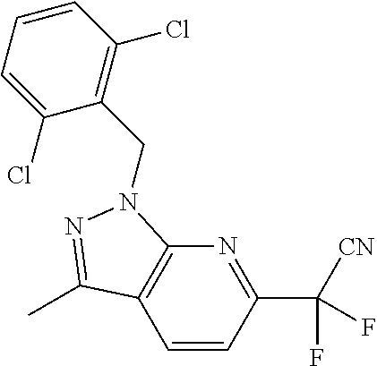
C1=CC(C([CN])(F)F)=NC2=C1C(C)=NN2CC1=C(Cl)C=CC=C1Cl
